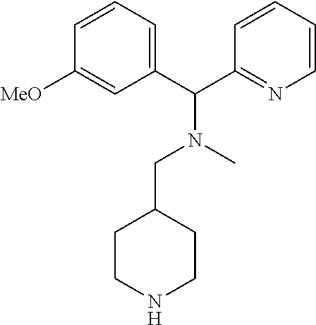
C1=CC=C(C(C2=NC=CC=C2)N(C)CC2CCNCC2)C=C1[MeO]
